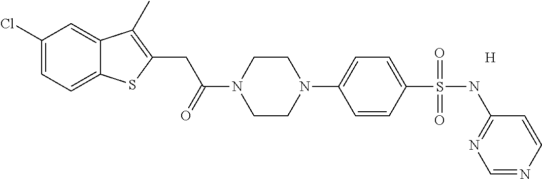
C1(Cl)=CC=C2C(=C1)C(C)=C(CC(=O)N1CCN(C3=CC=C(S(NC4=NC=NC=C4)(=O)=O)C=C3)CC1)S2.[H]
